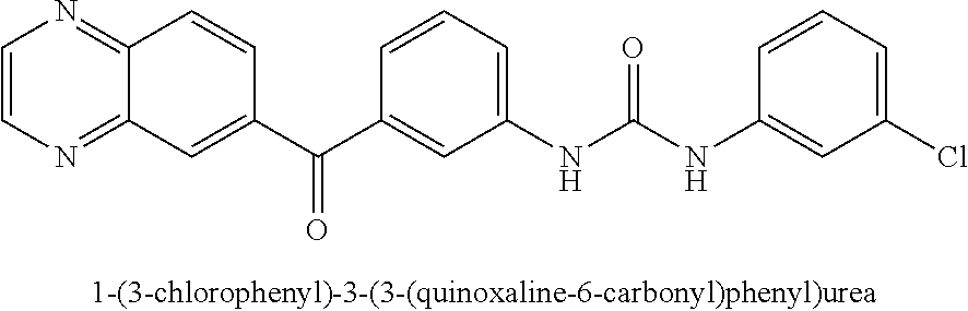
C1=CN=C2C(=N1)C=C(C(C1=CC(NC(NC3=CC(Cl)=CC=C3)=O)=CC=C1)=O)C=C2
